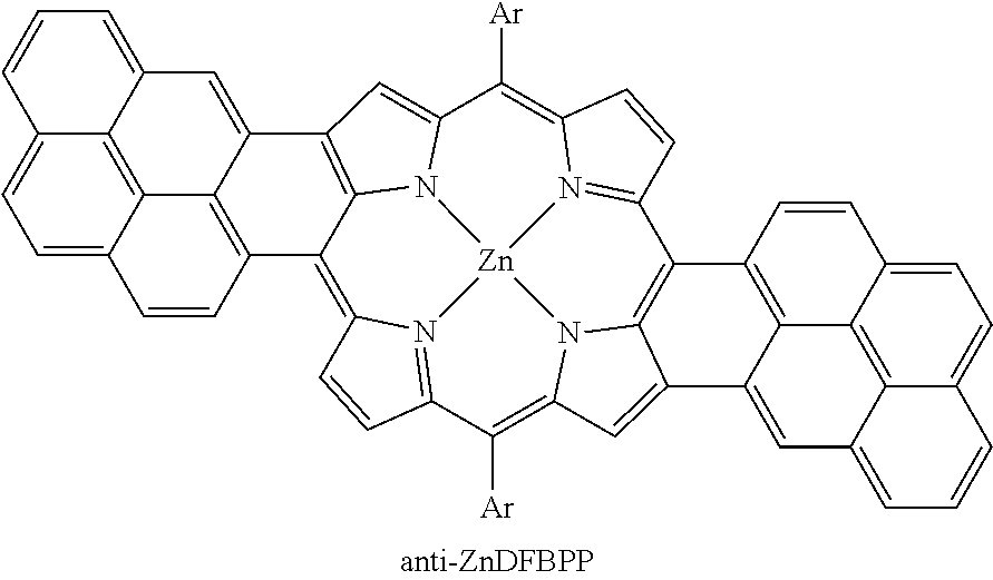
C12=C3N4=C(C([Ar])=C5N6C7=C(C8=N9C(=C([Ar])C%10=CC(=C1N%10[Zn]964)C1=CC4=CC=CC6=CC=C9C(=C46)C1=C2C=C9)C=C8)C1=C2C4=C6C(=CC=CC6=CC=C4C=C1)C=C2C7=C5)C=C3
